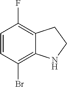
C1=CC(Br)=C2C(=C1F)CCN2
